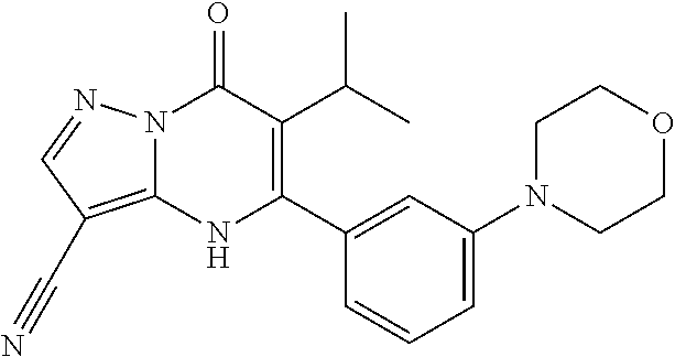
N12C(=C(C#N)C=N1)NC(C1=CC(N3CCOCC3)=CC=C1)=C(C(C)C)C2=O
